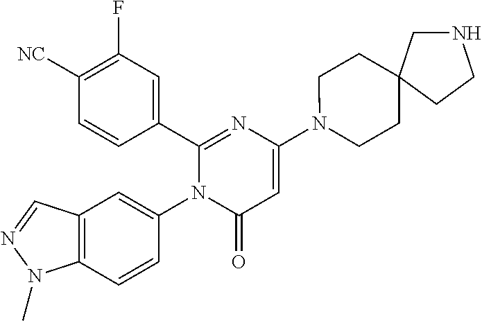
C1(C2=CC(F)=C([CN])C=C2)=NC(N2CCC3(CC2)CNCC3)=CC(=O)N1C1=CC2=C(C=C1)N(C)N=C2
